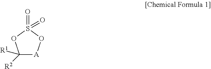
C1([R1])([R2])[A]OS(=O)(=O)O1
